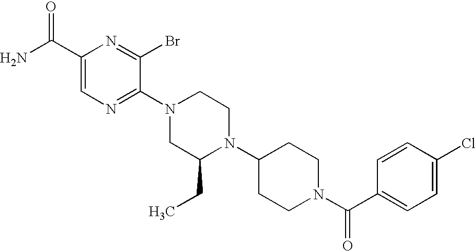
C1(C(N)=O)=CN=C(N2CC(CC)N(C3CCN(C(C4=CC=C(Cl)C=C4)=O)CC3)CC2)C(Br)=N1
